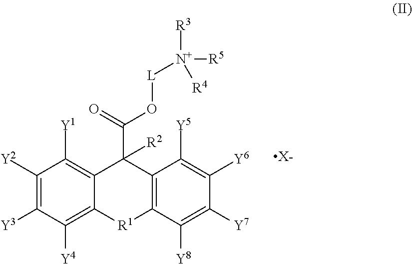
C1([Y2])=C([Y3])C([Y4])=C2C(=C1[Y1])C(C(=O)O[L][N+]([R3])([R4])[R5])([R2])C1=C([R1]2)C([Y8])=C([Y7])C([Y6])=C1[Y5].[X-]
